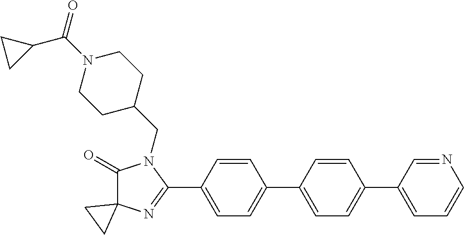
C1(=O)C2(N=C(C3=CC=C(C4=CC=C(C5=CC=CN=C5)C=C4)C=C3)N1CC1CCN(C(=O)C3CC3)CC1)CC2
